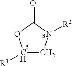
C1([R1])CN([R2])C(=O)O1
